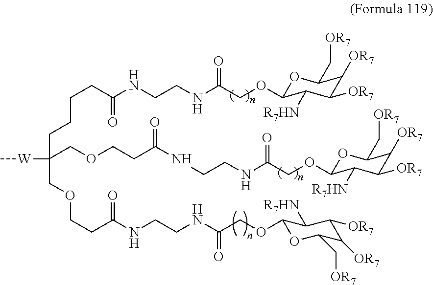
C(CC(NCCNC(COC1OC(C[OR7])C([OR7])C([OR7])C1[R7HN])=O)=O)CCC(COCCC(NCCNC(COC1OC(C[OR7])C([OR7])C([OR7])C1[R7HN])=O)=O)([W]C)COCCC(=O)NCCNC(COC1OC(C[OR7])C([OR7])C([OR7])C1[R7HN])=O
